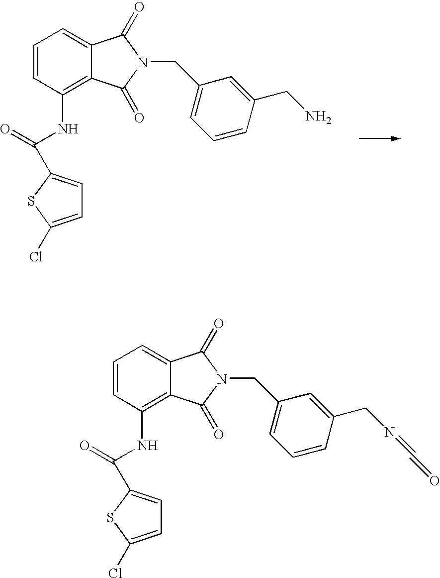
C1=CC=C2C(=C1NC(C1=CC=C(Cl)S1)=O)C(=O)N(CC1=CC=CC(CN)=C1)C2=O.C1=CC=C2C(=C1NC(C1=CC=C(Cl)S1)=O)C(=O)N(CC1=CC=CC(CN=C=O)=C1)C2=O
